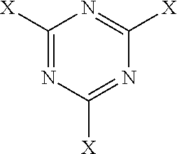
C1([X])=NC([X])=NC([X])=N1
